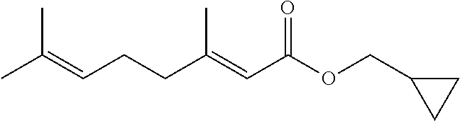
CC(=CCCC(=CC(OCC1CC1)=O)C)C
